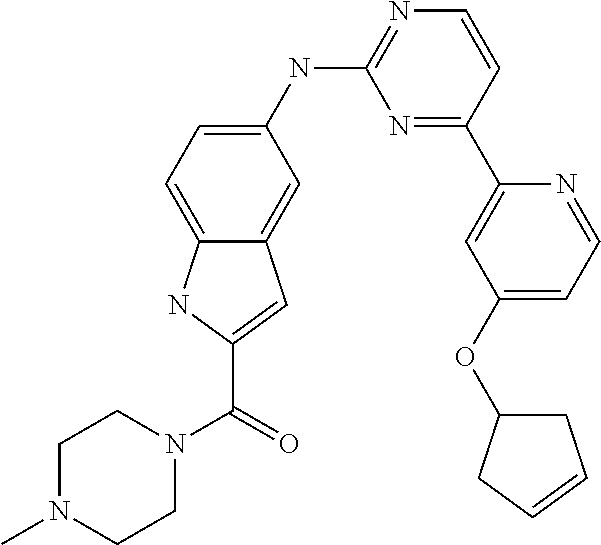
C1(NC2=NC=CC(C3=CC(OC4CC=CC4)=CC=N3)=N2)=CC=C2C(=C1)C=C(C(N1CCN(C)CC1)=O)N2
